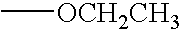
C[OCH2CH3]
